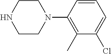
C1CN(C2=C(C)C(Cl)=CC=C2)CCN1
